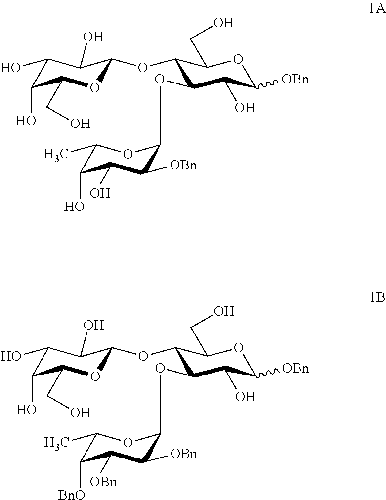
C1(O)C(O)C(CO)OC(OC2C(OCC3C([OBn])C(O)C(O)C(C)O3)C(O)C([OBn])OC2CO)C1O.C1(O)C(O)C(CO)OC(OC2C(OCC3C([OBn])C([OBn])C([BnO])C(C)O3)C(O)C([OBn])OC2CO)C1O
